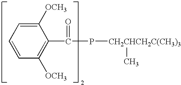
C1([OCH3])=CC=CC([OCH3])=C1C(P[CH2CHCH2C(CH3)3]C)=O
